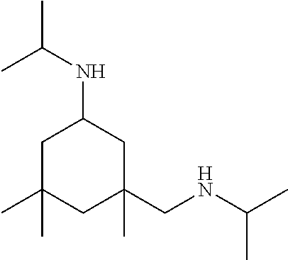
CC(NC1CC(C)(C)CC(CNC(C)C)(C)C1)C
